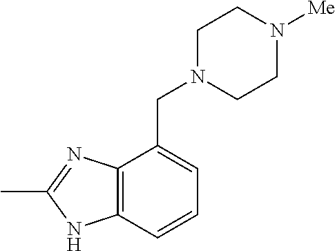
C12=C(C=CC=C1CN1CCN([Me])CC1)NC(C)=N2
